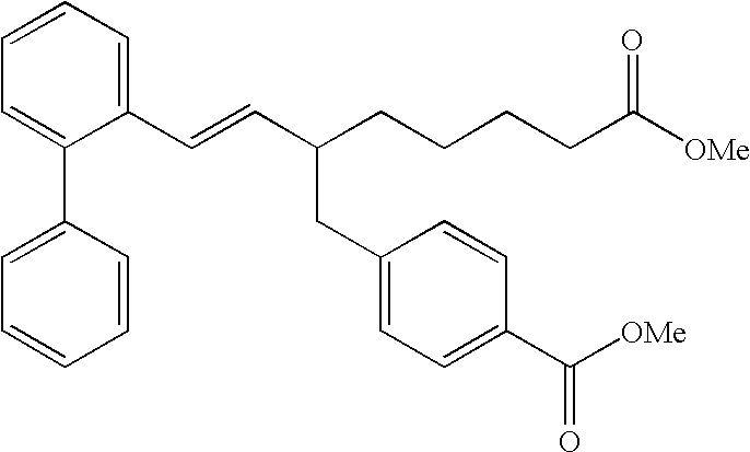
C1=CC=C(C=CC(CCCCC([OMe])=O)CC2=CC=C(C([OMe])=O)C=C2)C(C2=CC=CC=C2)=C1
